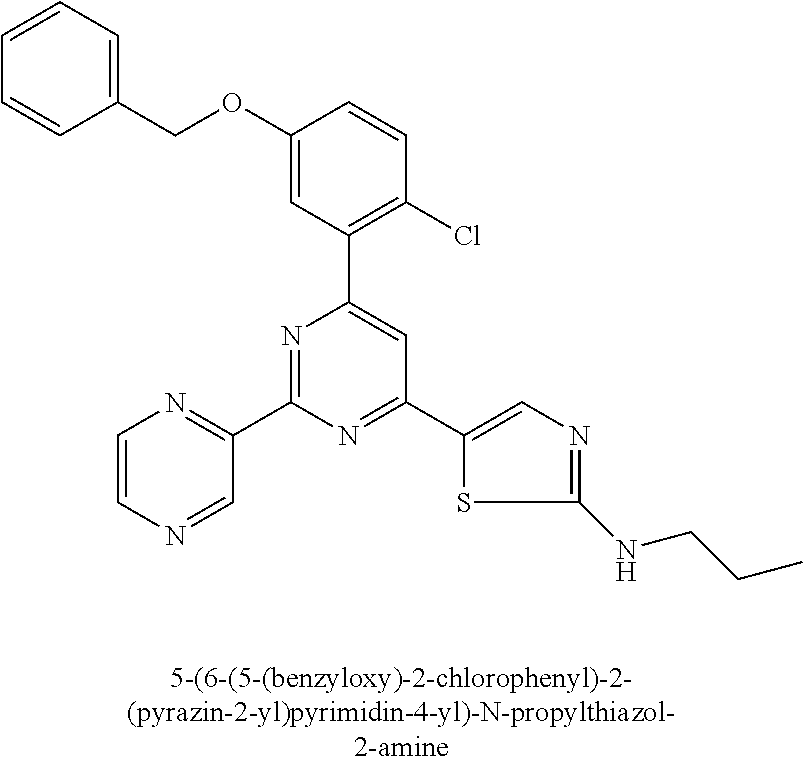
C1(OCC2=CC=CC=C2)=CC(C2=CC(C3=CN=C(NCCC)S3)=NC(C3=NC=CN=C3)=N2)=C(Cl)C=C1
